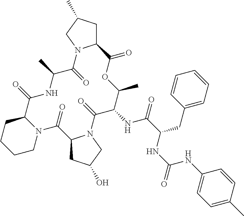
N12C(CCCC1)C(=O)NC(C)C(=O)N1C(CC(C)C1)C(=O)OC(C)C(NC(C(NC(NC1=CC=C(C)C=C1)=O)CC1=CC=CC=C1)=O)C(=O)N1C(C2=O)CC(O)C1
